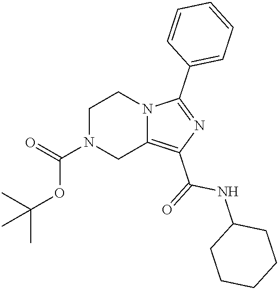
C1N(C(=O)OC(C)(C)C)CC2=C(C(=O)NC3CCCCC3)N=C(C3=CC=CC=C3)N2C1
